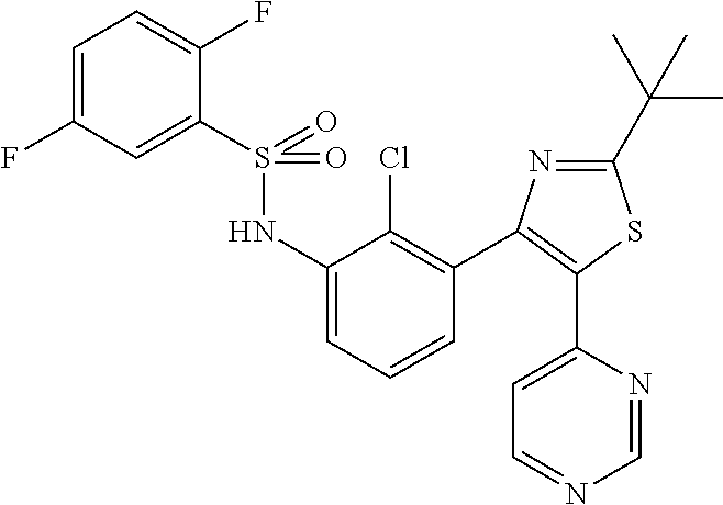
C1=C(NS(C2=CC(F)=CC=C2F)(=O)=O)C(Cl)=C(C2=C(C3=CC=NC=N3)SC(C(C)(C)C)=N2)C=C1
